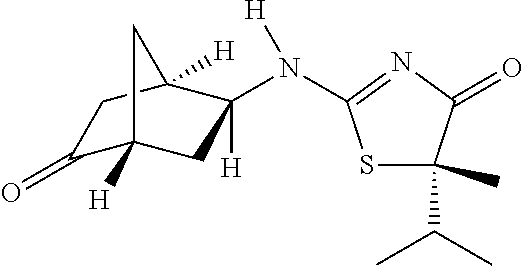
C1(=O)C2([H])CC(N([H])C3=NC(=O)C(C(C)C)(C)S3)([H])C([H])(C1)C2
